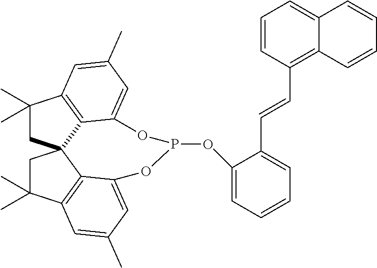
C1(C)(C)CC23C4=C1C=C(C)C=C4OP(OC1=CC=CC=C1C=CC1=C4C(=CC=C1)C=CC=C4)OC1=CC(C)=CC(=C21)C(C)(C)C3
